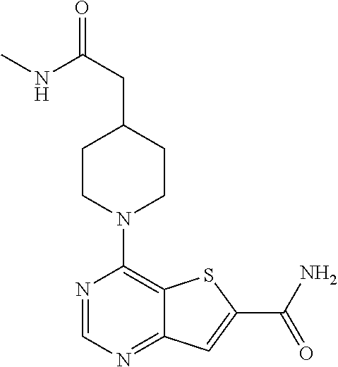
N1=CN=C2C(=C1N1CCC(CC(=O)NC)CC1)SC(C(=O)N)=C2
